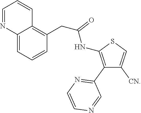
C12=CC=CC(CC(NC3=C(C4=NC=CN=C4)C([CN])=CS3)=O)=C1C=CC=N2
